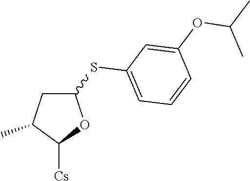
C1C(SC2=CC=CC(OC(C)C)=C2)OC([Cs])C1C
